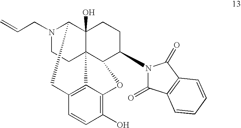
N1(CC=C)CCC23C4(O)C1CC1=C2C(=C(O)C=C1)OC3C(N1C(=O)C2=C(C1=O)C=CC=C2)CC4
